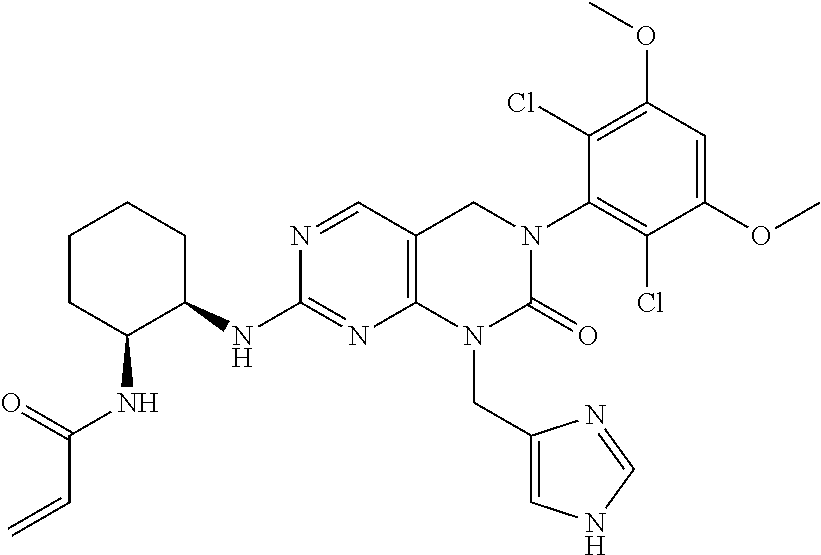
N(C1=NC2=C(C=N1)CN(C1=C(Cl)C(OC)=CC(OC)=C1Cl)C(=O)N2CC1=CNC=N1)C1CCCCC1NC(C=C)=O
